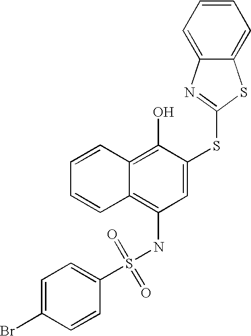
C1=CC=CC2=C(O)C(SC3=NC4=CC=CC=C4S3)=CC(NS(C3=CC=C(Br)C=C3)(=O)=O)=C12
